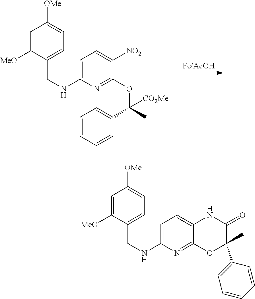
C1=C([MeO])C(CNC2=CC=C([NO2])C(OC(C)(C3=CC=CC=C3)[CO2Me])=N2)=CC=C1[OMe].C1=C([MeO])C(CNC2=CC=C3C(=N2)OC(C)(C2=CC=CC=C2)C(=O)N3)=CC=C1[OMe]
